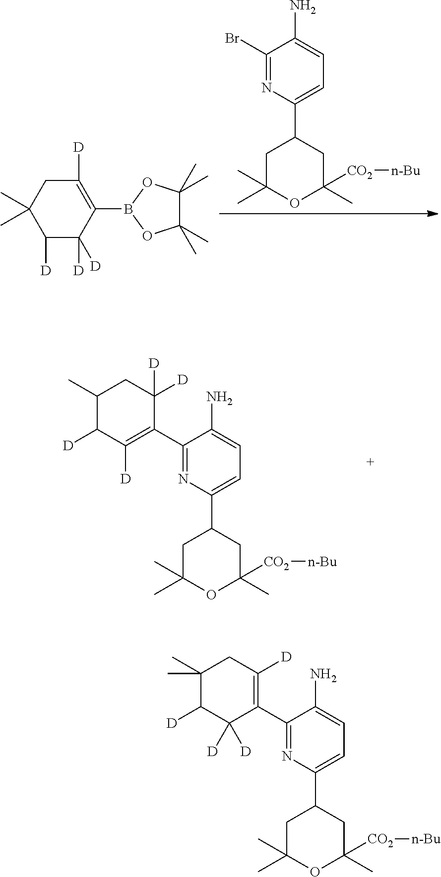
C1([D])=C(B2OC(C)(C)C(C)(C)O2)C([D])([D])C([D])C(C)(C)C1.C1(Br)=NC(C2CC(C)(C)OC(C)([CO2][n-Bu])C2)=CC=C1N.C1(C2=C([D])C([D])C(C)CC2([D])[D])=NC(C2CC(C)(C)OC(C)([CO2][n-Bu])C2)=CC=C1N.C1(C2=C([D])CC(C)(C)C([D])C2([D])[D])=NC(C2CC(C)(C)OC(C)([CO2][n-Bu])C2)=CC=C1N
